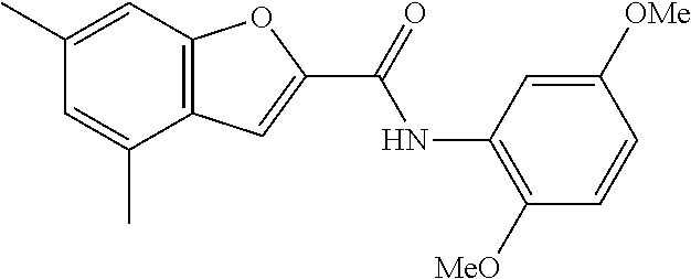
C1(C)=CC2=C(C(C)=C1)C=C(C(=O)NC1=C([MeO])C=CC([OMe])=C1)O2
